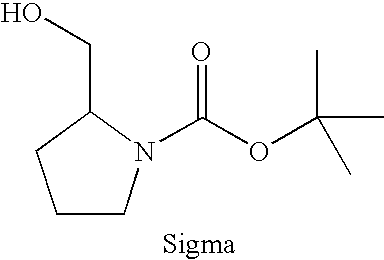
C(OC(C)(C)C)(=O)N1CCCC1CO
